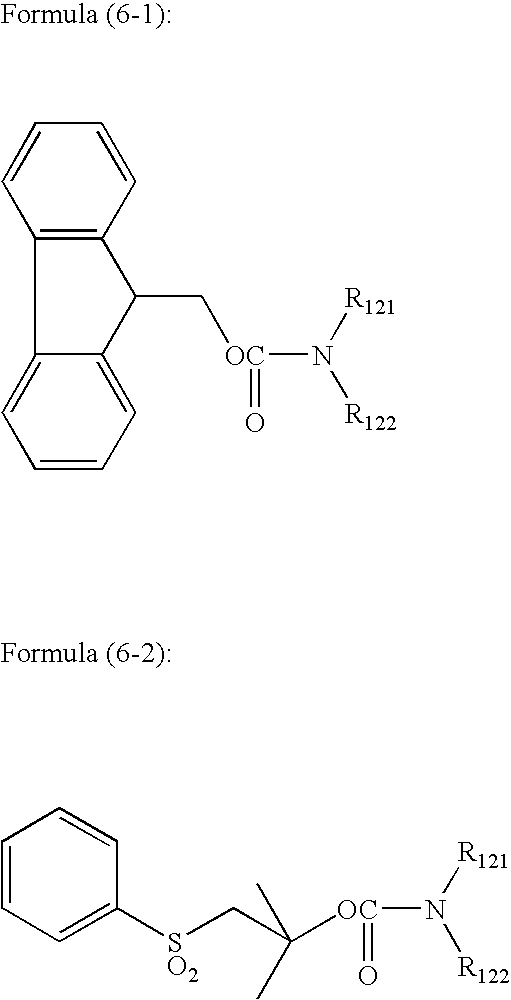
C12=CC=CC=C1C(C[OC](N([R121])[R122])=O)C1=C2C=CC=C1.C1=CC=C([SO2]CC([OC](N([R121])[R122])=O)(C)C)C=C1
